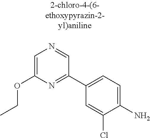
O(C1=CN=CC(C2=CC=C(N)C(Cl)=C2)=N1)CC
